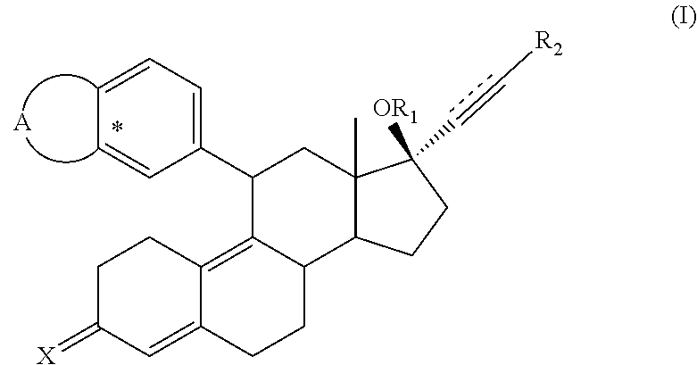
[OR1]C1(C=C[R2])C2(C)C(CC1)C1CCC3=CC(=[X])CCC3=C1C(C1=CC=CC=C1)C2.[A]
